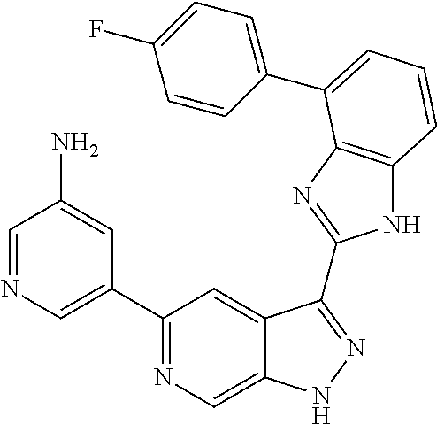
C1=NC=C(C2=NC=C3C(=C2)C(C2=NC4=C(N2)C=CC=C4C2=CC=C(F)C=C2)=NN3)C=C1N
